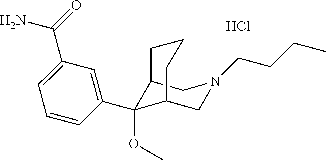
C1=CC(C2(OC)C3CN(CCCC)CC2CCC3)=CC(C(N)=O)=C1.Cl
